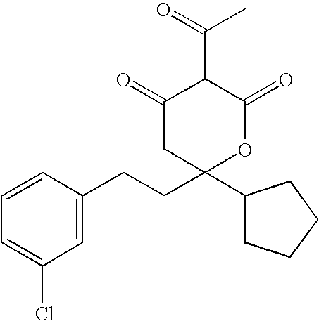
C1=CC(CCC2(C3CCCC3)OC(=O)C(C(C)=O)C(=O)C2)=CC(Cl)=C1
